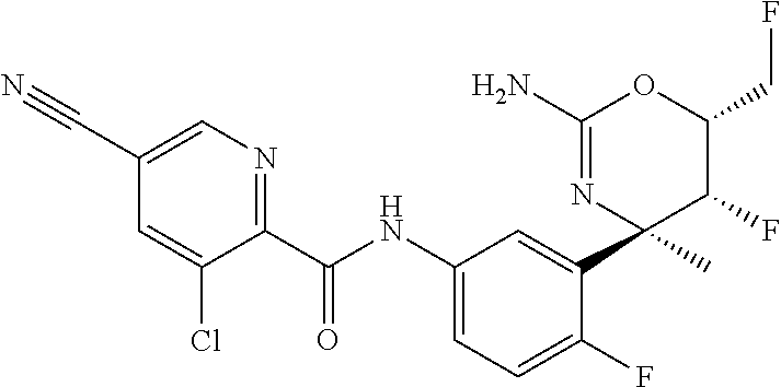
C1(C(NC2=CC=C(F)C(C3(C)N=C(N)OC(CF)C3F)=C2)=O)=NC=C(C#N)C=C1Cl
